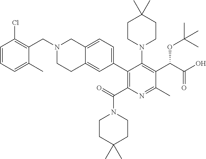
N1(CC2=C(Cl)C=CC=C2C)CCC2=CC(C3=C(C(N4CCC(C)(C)CC4)=O)N=C(C)C(C(C(O)=O)OC(C)(C)C)=C3N3CCC(C)(C)CC3)=CC=C2C1
